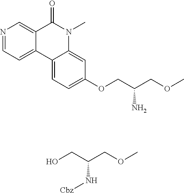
N1=CC=C2C(=C1)C(=O)N(C)C1=CC(OCC(COC)N)=CC=C21.OCC(COC)N[Cbz]
